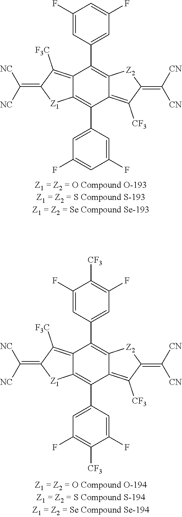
C12=C([F3C])C(=C([NC])[NC])[Z1]C1=C(C1=CC(F)=CC(F)=C1)C1=C([CF3])C(=C([CN])[CN])[Z2]C1=C2C1=CC(F)=CC(F)=C1.C12=C([F3C])C(=C([NC])[NC])[Z1]C1=C(C1=CC(F)=C([CF3])C(F)=C1)C1=C([CF3])C(=C([CN])[CN])[Z2]C1=C2C1=CC(F)=C([CF3])C(F)=C1
